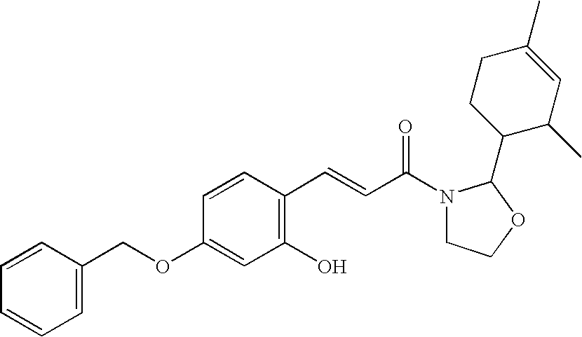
C1=CC(COC2=CC(O)=C(C=CC(N3CCOC3C3C(C)C=C(C)CC3)=O)C=C2)=CC=C1
